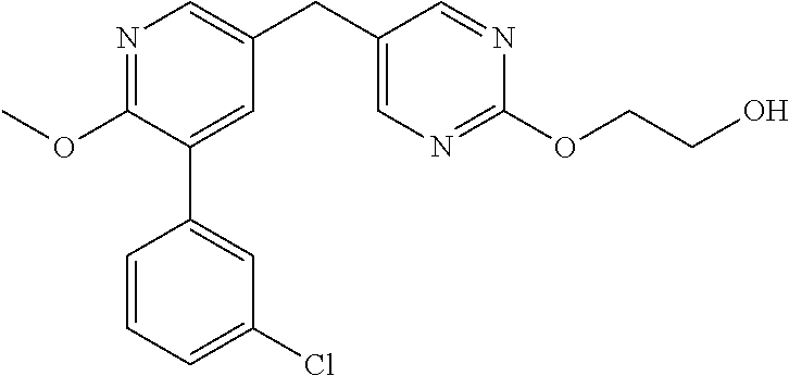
C1(OC)=NC=C(CC2=CN=C(OCCO)N=C2)C=C1C1=CC(Cl)=CC=C1
